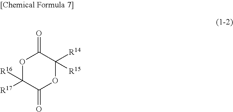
O1C([R16])([R17])C(=O)OC([R14])([R15])C1=O
